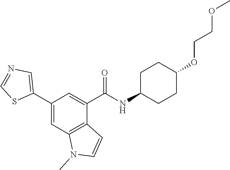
C1(C2=CN=CS2)=CC2=C(C(C(NC3CCC(OCCOC)CC3)=O)=C1)C=CN2C
